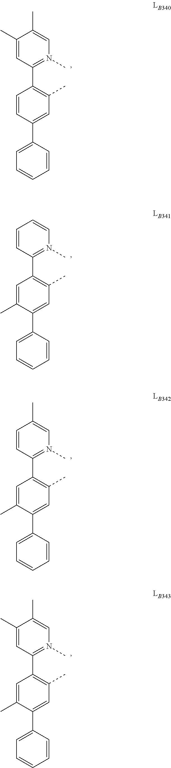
C1=CC(C2=CC=CC=C2)=CC(C)=C1C1=N(C)C=C(C)C(C)=C1.C1=C(C)C(C2=CC=CC=C2)=CC(C)=C1C1=N(C)C=CC=C1.C1=C(C)C(C2=CC=CC=C2)=CC(C)=C1C1=N(C)C=C(C)C=C1.C1=C(C)C(C2=CC=CC=C2)=CC(C)=C1C1=N(C)C=C(C)C(C)=C1
